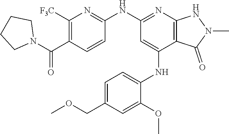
C1([F3C])=C(C(N2CCCC2)=O)C=CC(NC2=NC3=C(C(NC4=CC=C(COC)C=C4OC)=C2)C(=O)N(C)N3)=N1
